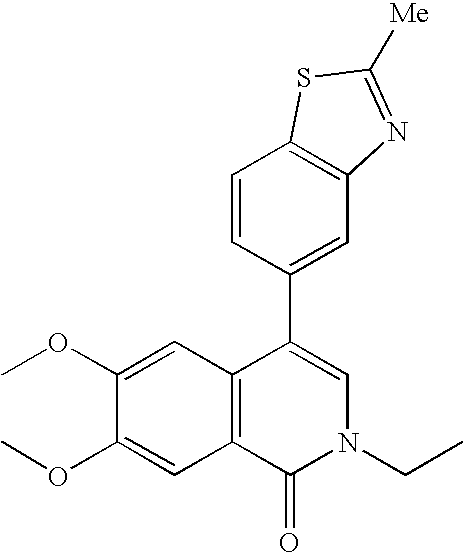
C12=C(C=C(C3=CN(CC)C(=O)C4=C3C=C(OC)C(OC)=C4)C=C1)N=C([Me])S2
